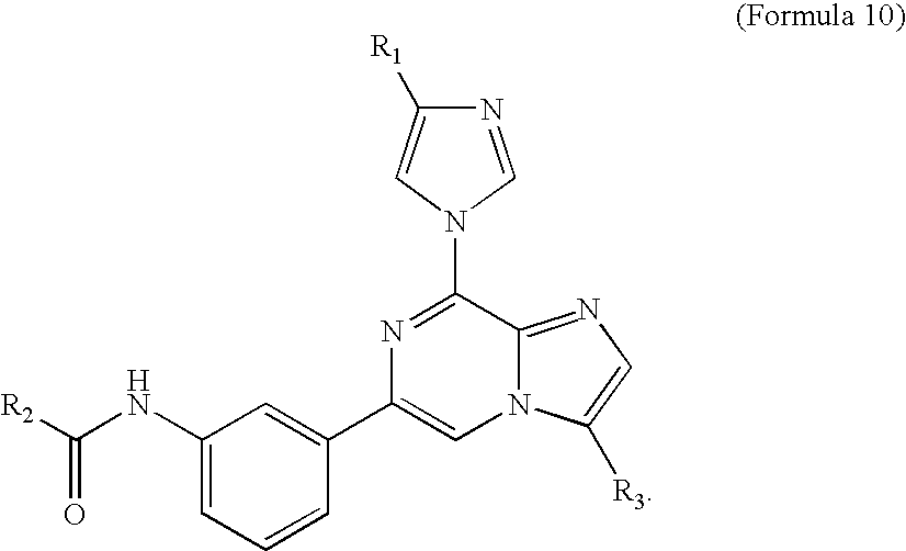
C1=CC(C2=CN3C(=NC=C3[R3])C(N3C=NC([R1])=C3)=N2)=CC(NC([R2])=O)=C1
